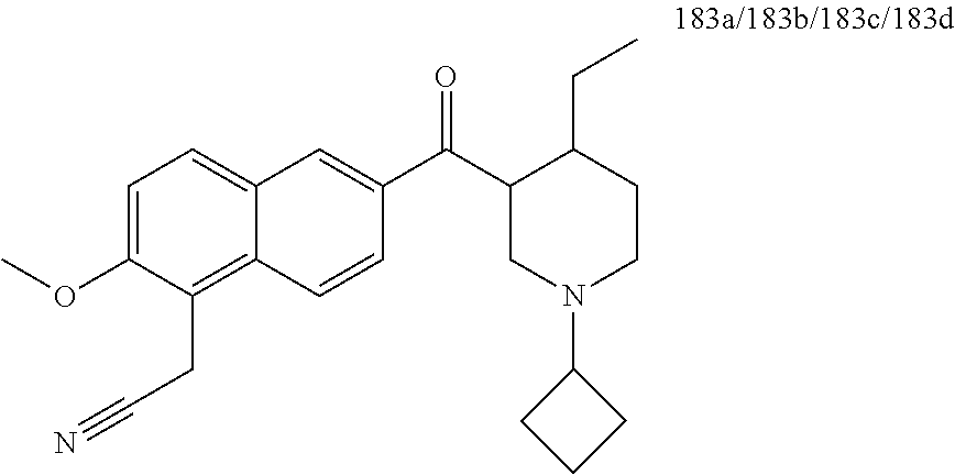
C1=C(OC)C(CC#N)=C2C(=C1)C=C(C(C1CN(C3CCC3)CCC1CC)=O)C=C2
